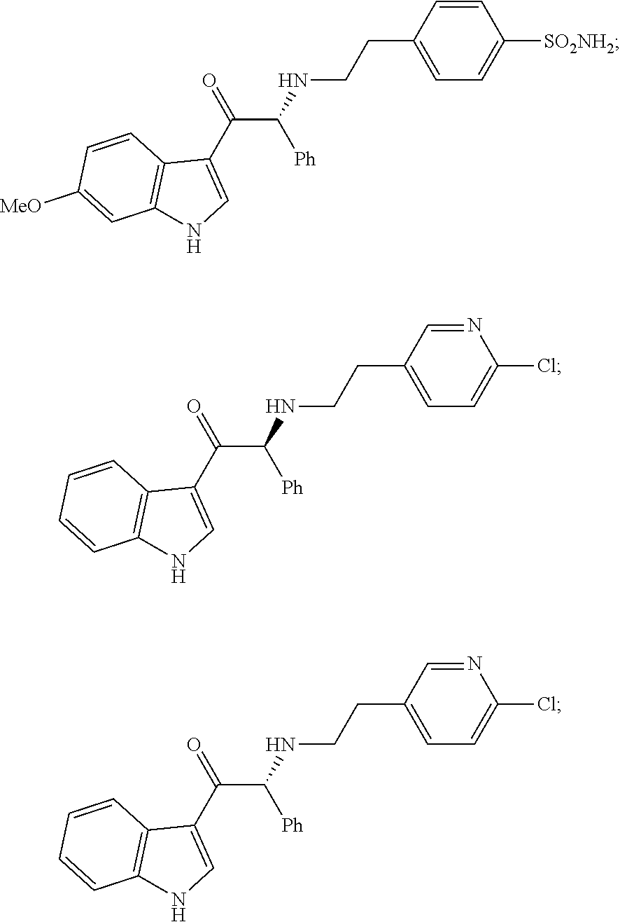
N1=CC(CCNC(C(C2=CNC3=C2C=CC=C3)=O)[Ph])=CC=C1Cl.N1=CC(CCNC(C(C2=CNC3=C2C=CC=C3)=O)[Ph])=CC=C1Cl.C1=CC(CCNC(C(C2=CNC3=C2C=CC([MeO])=C3)=O)[Ph])=CC=C1[SO2NH2]
